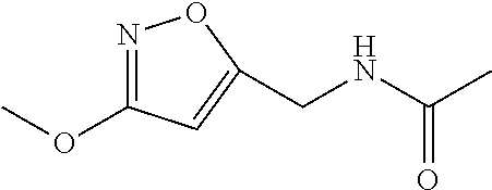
C(NC(C)=O)C1=CC(OC)=NO1
